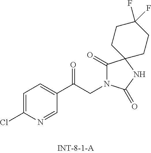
C1=C(Cl)N=CC(C(CN2C(=O)C3(NC2=O)CCC(F)(F)CC3)=O)=C1
